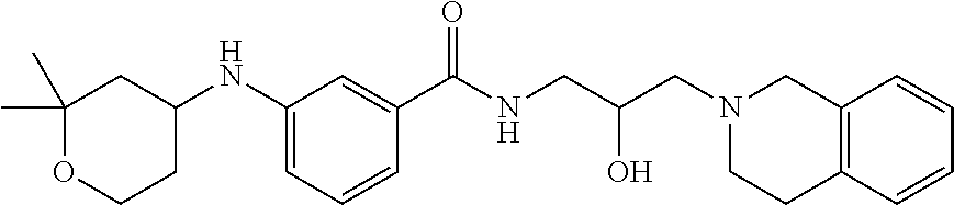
C1(NC2=CC=CC(C(=O)NCC(O)CN3CCC4=C(C3)C=CC=C4)=C2)CC(C)(C)OCC1
